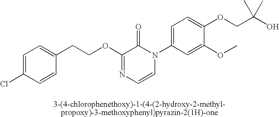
C1(CCOC2=NC=CN(C3=CC=C(OCC(O)(C)C)C(OC)=C3)C2=O)=CC=C(Cl)C=C1
